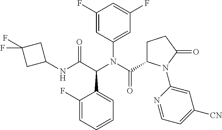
C1(F)=CC=CC=C1C(C(NC1CC(F)(F)C1)=O)N(C(C1CCC(=O)N1C1=CC([CN])=CC=N1)=O)C1=CC(F)=CC(F)=C1
